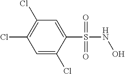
C1(S(NO)(=O)=O)=CC(Cl)=C(Cl)C=C1Cl
